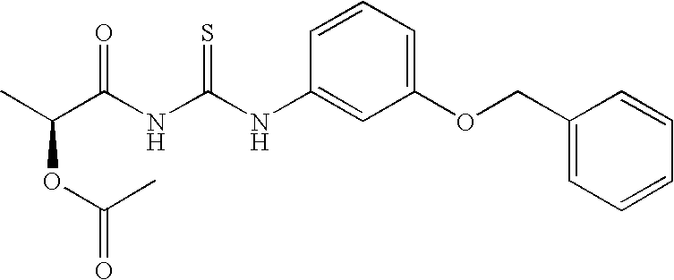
C(NC(NC1=CC(OCC2=CC=CC=C2)=CC=C1)=S)(=O)C(OC(C)=O)C
